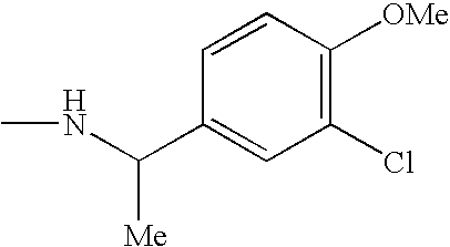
C1(Cl)=C([OMe])C=CC(C(NC)[Me])=C1
